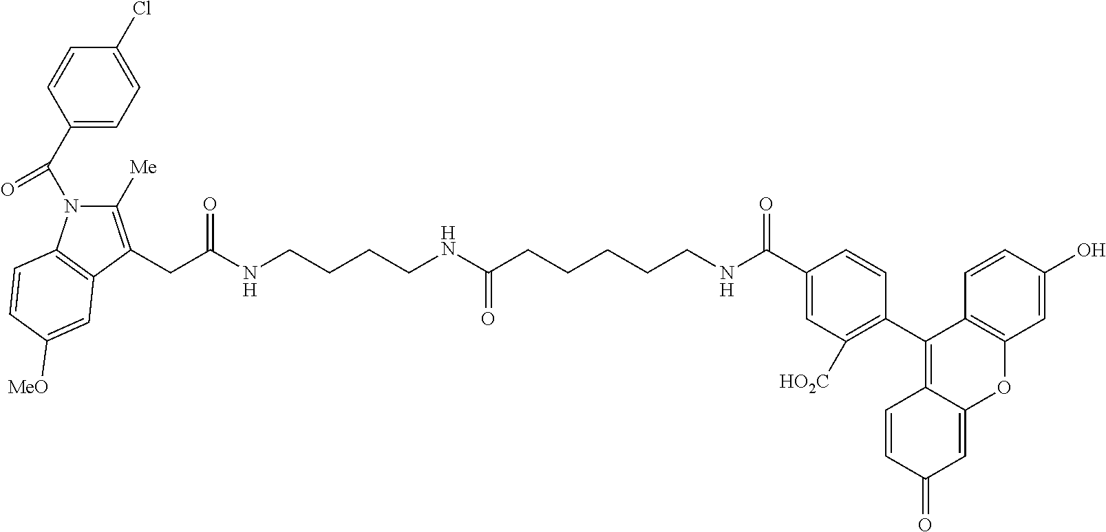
C1(C(N2C([Me])=C(CC(NCCCCNC(CCCCCNC(C3=CC([HO2C])=C(C4=C5C(=CC(=O)C=C5)OC5=C4C=CC(O)=C5)C=C3)=O)=O)=O)C3=C2C=CC([MeO])=C3)=O)=CC=C(Cl)C=C1
